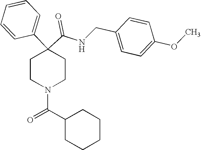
N(C(C1(C2=CC=CC=C2)CCN(C(C2CCCCC2)=O)CC1)=O)CC1=CC=C(OC)C=C1
